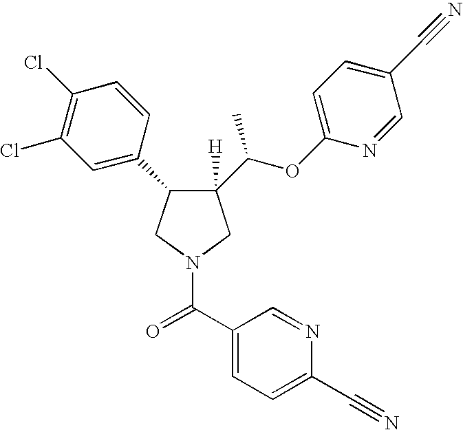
C1([H])(C(OC2=CC=C(C#N)C=N2)C)C(C2=CC(Cl)=C(Cl)C=C2)CN(C(C2=CC=C(C#N)N=C2)=O)C1
